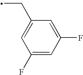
C1=C(F)C=C(F)C=C1CC
